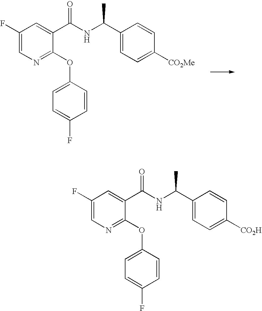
C1(F)=CN=C(OC2=CC=C(F)C=C2)C(C(NC(C2=CC=C([CO2Me])C=C2)C)=O)=C1.C1(F)=CN=C(OC2=CC=C(F)C=C2)C(C(NC(C2=CC=C([CO2H])C=C2)C)=O)=C1
